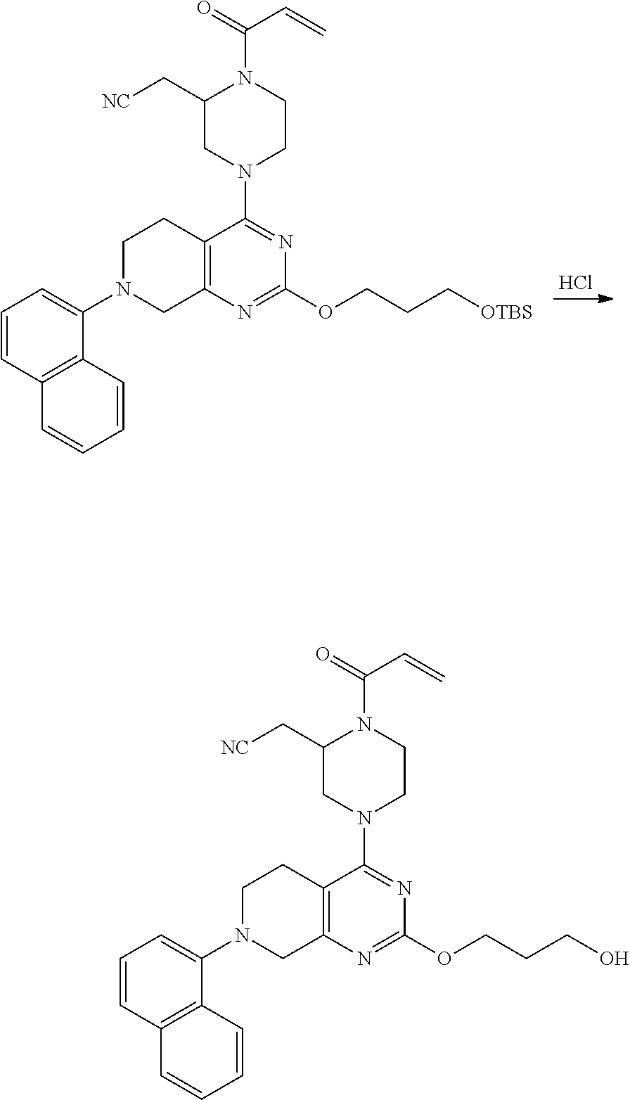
C1=CC2=C(C(N3CC4=C(CC3)C(N3CCN(C(=O)C=C)C(C[NC])C3)=NC(OCCC[OTBS])=N4)=C1)C=CC=C2.Cl.C1=CC2=C(C(N3CC4=C(CC3)C(N3CCN(C(=O)C=C)C(C[NC])C3)=NC(OCCCO)=N4)=C1)C=CC=C2
